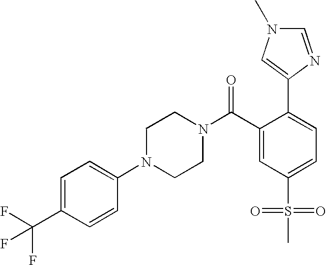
C1(C(F)(F)F)=CC=C(N2CCN(C(C3=CC(S(=O)(=O)C)=CC=C3C3=CN(C)C=N3)=O)CC2)C=C1
